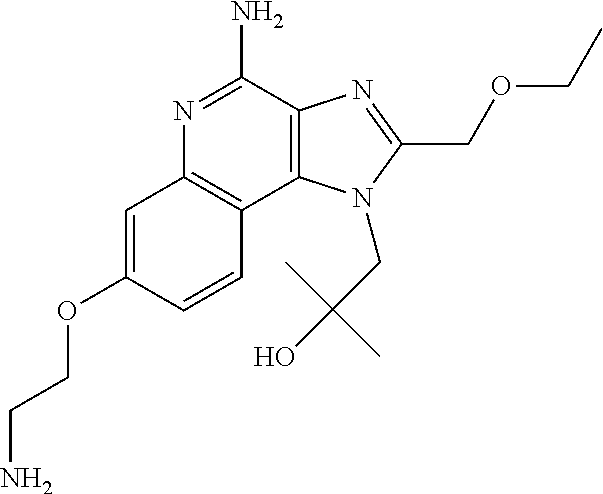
N1=C(N)C2=C(C3=C1C=C(OCCN)C=C3)N(CC(C)(C)O)C(COCC)=N2
